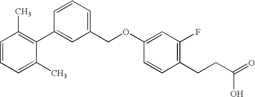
C1=CC=C(C)C(C2=CC(COC3=CC(F)=C(CCC(=O)O)C=C3)=CC=C2)=C1C
